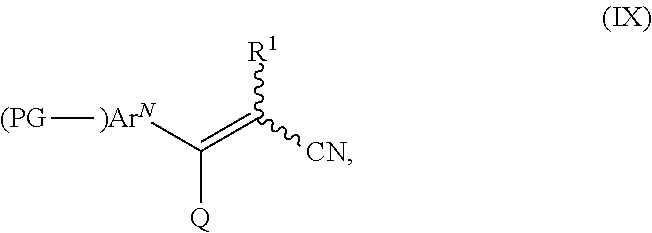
[Q]C([)ArN][(PG])=C([CN])[R1]
